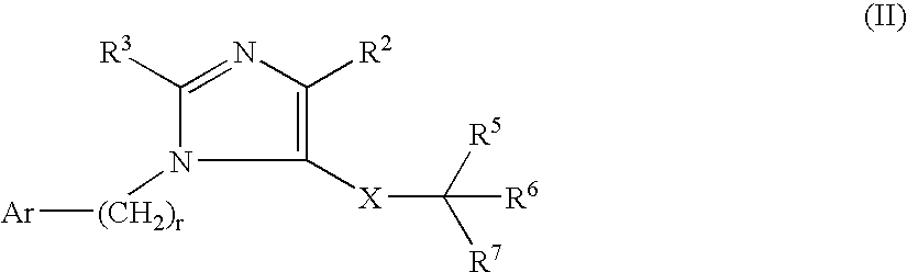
C1([R3])=NC([R2])=C([X]C([R7])([R5])[R6])N1[(CH2)r][Ar]
